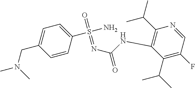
C1(S(N)(=O)=NC(=O)NC2=C(C(C)C)N=CC(F)=C2C(C)C)=CC=C(CN(C)C)C=C1
